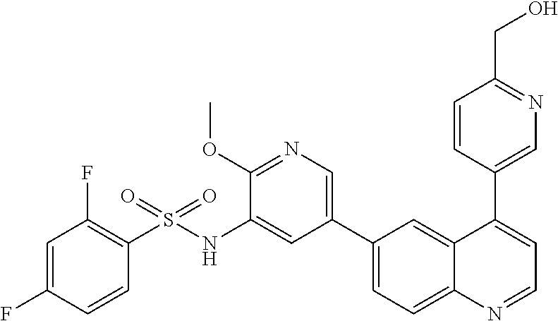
C1=CC(S(NC2=CC(C3=CC=C4C(=C3)C(C3=CN=C(CO)C=C3)=CC=N4)=CN=C2OC)(=O)=O)=C(F)C=C1F
